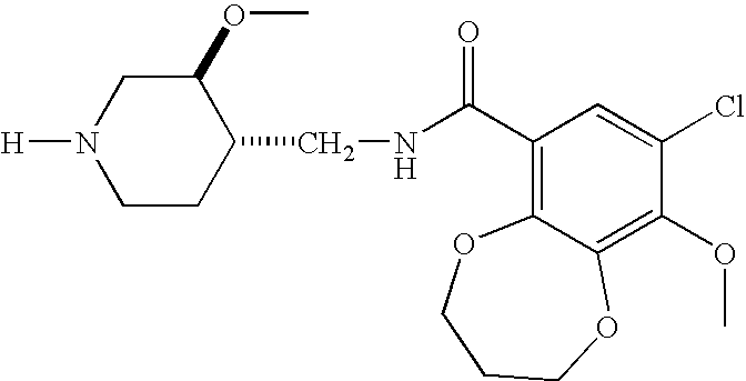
N1([H])CCC(CNC(C2=C3C(=C(OC)C(Cl)=C2)OCCCO3)=O)C(OC)C1
